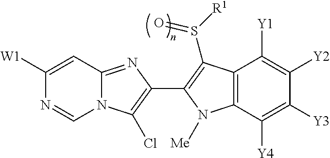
C1([W1])=CC2=NC(C3=C(S(=O)[R1])C4=C(C([Y4])=C([Y3])C([Y2])=C4[Y1])N3[Me])=C(Cl)N2C=N1
